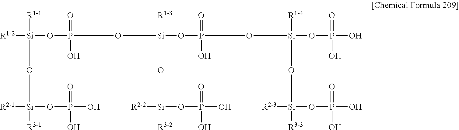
[R1-2][Si](OP(O[Si](OP(O[Si](OP(=O)(O)O)([R1-4])O[Si]([R2-3])(OP(O)(=O)O)[R3-3])(=O)O)([R1-3])O[Si]([R2-2])(OP(O)(=O)O)[R3-2])(=O)O)([R1-1])O[Si]([R2-1])(OP(O)(=O)O)[R3-1]
